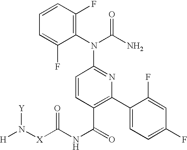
C1(N(C(N)=O)C2=NC(C3=CC=C(F)C=C3F)=C(C(=O)NC([X]N([H])[Y])=O)C=C2)=C(F)C=CC=C1F
